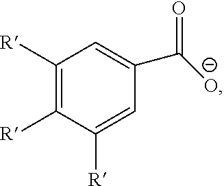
C1([R])=C([R])C([R])=CC(C([O-])=O)=C1
